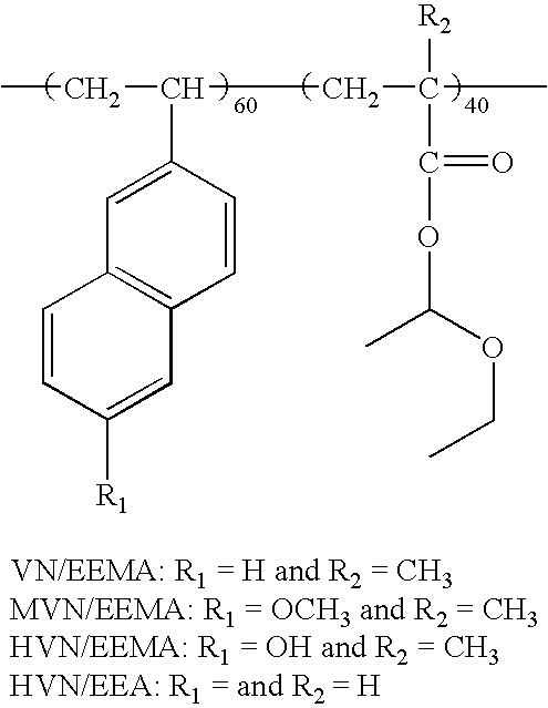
CCC(CC(C(=O)OC(C)OCC)([R2])C)C1=CC2=C(C=C1)C=C([R1])C=C2
